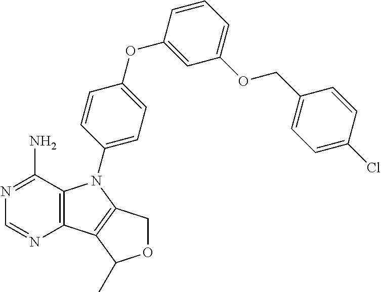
C12=C(C(N)=NC=N1)N(C1=CC=C(OC3=CC(OCC4=CC=C(Cl)C=C4)=CC=C3)C=C1)C1=C2C(C)OC1
